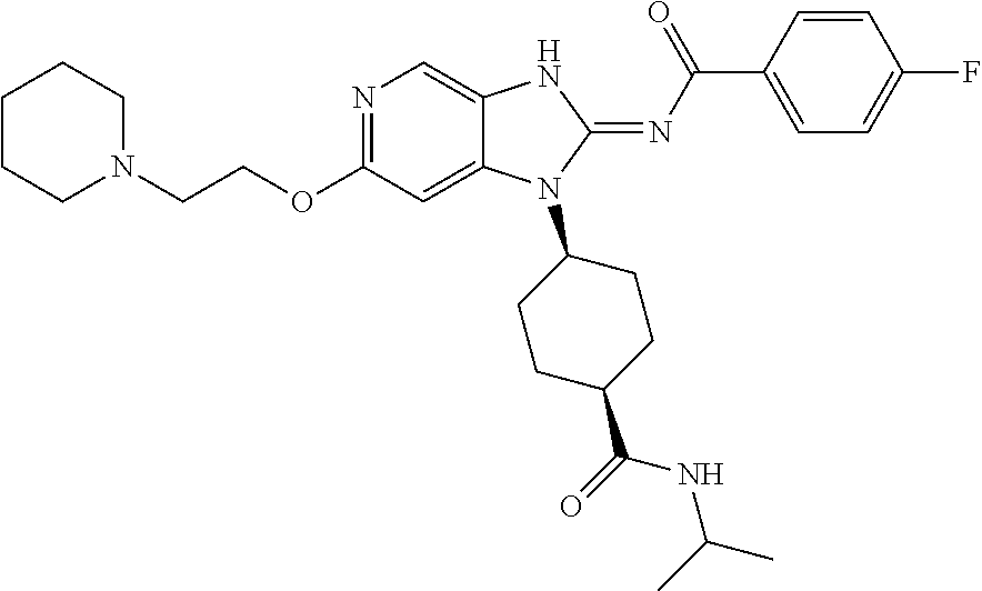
C1CCN(CCOC2=NC=C3C(=C2)N(C2CCC(C(NC(C)C)=O)CC2)C(=NC(=O)C2=CC=C(F)C=C2)N3)CC1
